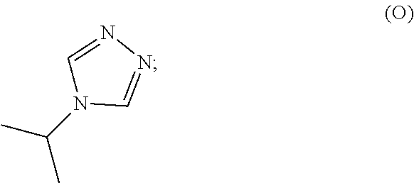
C1=NN=CN1C(C)C
